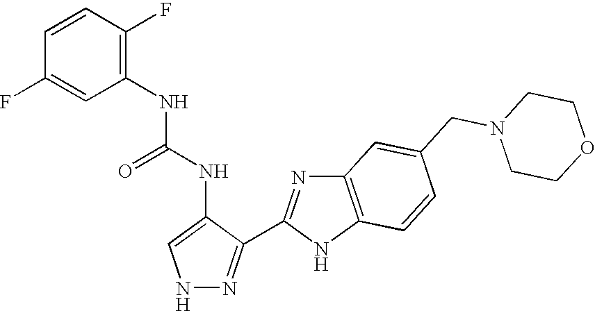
N1N=C(C2=NC3=C(N2)C=CC(CN2CCOCC2)=C3)C(NC(=O)NC2=C(F)C=CC(F)=C2)=C1
